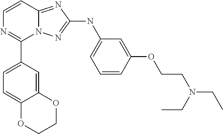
C1=CN=C(C2=CC=C3C(=C2)OCCO3)N2C1=NC(NC1=CC=CC(OCCN(CC)CC)=C1)=N2
